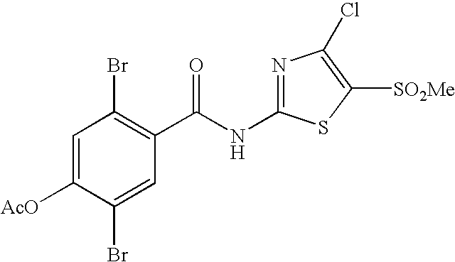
C1=C([AcO])C(Br)=CC(C(NC2=NC(Cl)=C([SO2Me])S2)=O)=C1Br
